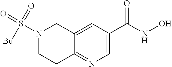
C12=NC=C(C(NO)=O)C=C1CN(S(=O)(=O)[Bu])CC2
